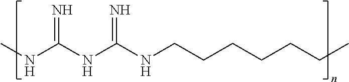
CNC(=N)NC(=N)NCCCCCCC
